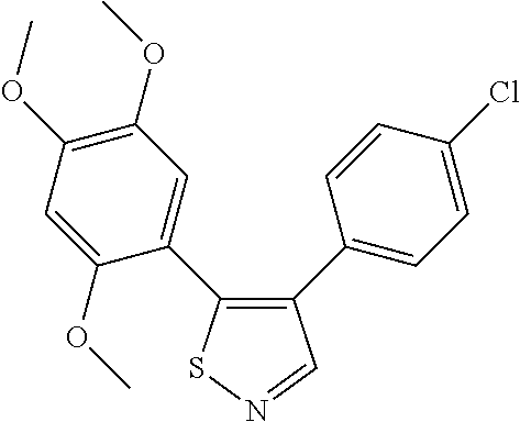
C1=C(OC)C(C2=C(C3=CC=C(Cl)C=C3)C=NS2)=CC(OC)=C1OC
